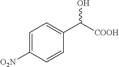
C1=C([O2N])C=CC(C([COOH])O)=C1
